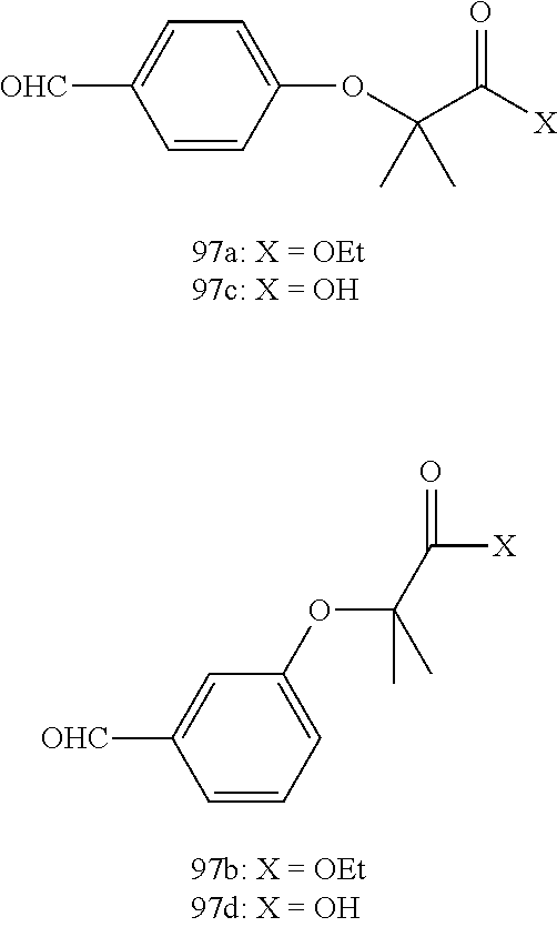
C1=CC(OC(C([X])=O)(C)C)=CC=C1[OHC].C1=CC=C(OC(C(=O)[X])(C)C)C=C1[OHC]
